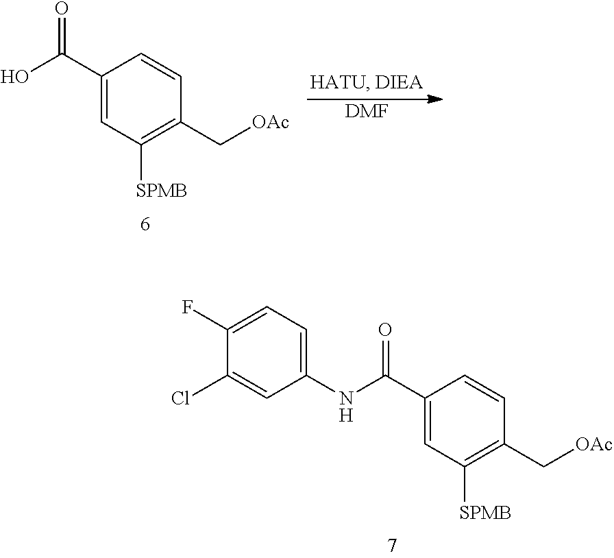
C1(C(NC2=CC=C(F)C(Cl)=C2)=O)=CC([SPMB])=C(C[OAc])C=C1.C1(C(O)=O)=CC([SPMB])=C(C[OAc])C=C1.[DMF]
